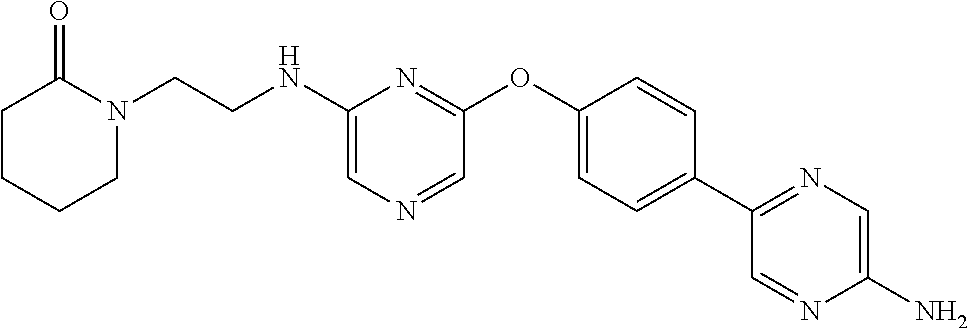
C1(NCCN2C(=O)CCCC2)=CN=CC(OC2=CC=C(C3=NC=C(N)N=C3)C=C2)=N1
